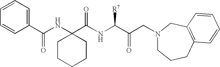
C(NC(C(CN1CCCC2=C(C1)C=CC=C2)=O)[R7])(C1(NC(=O)C2=CC=CC=C2)CCCCC1)=O
